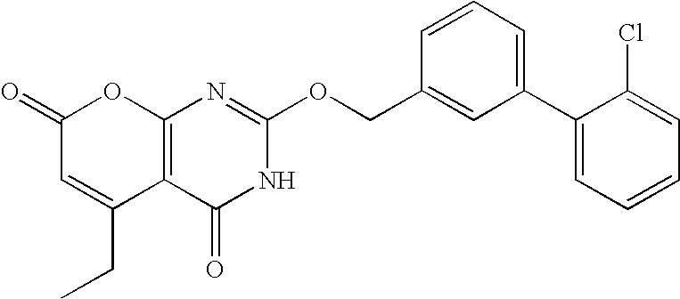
C12=C(C(=O)NC(OCC3=CC(C4=CC=CC=C4Cl)=CC=C3)=N1)C(CC)=CC(=O)O2
